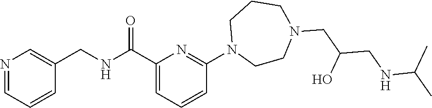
C1(CNC(C2=CC=CC(N3CCN(CC(CNC(C)C)O)CCC3)=N2)=O)=CN=CC=C1
